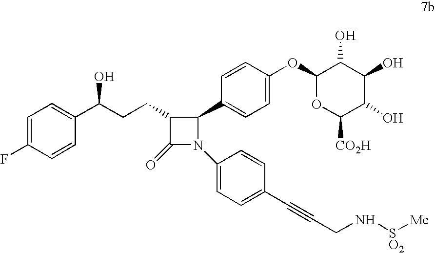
C1(OC2=CC=C(C3C(CCC(O)C4=CC=C(F)C=C4)C(=O)N3C3=CC=C(C#CCN[SO2][Me])C=C3)C=C2)OC([CO2H])C(O)C(O)C1O
